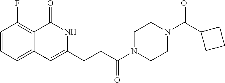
C1=CC=C2C(=C1F)C(=O)NC(CCC(N1CCN(C(C3CCC3)=O)CC1)=O)=C2
